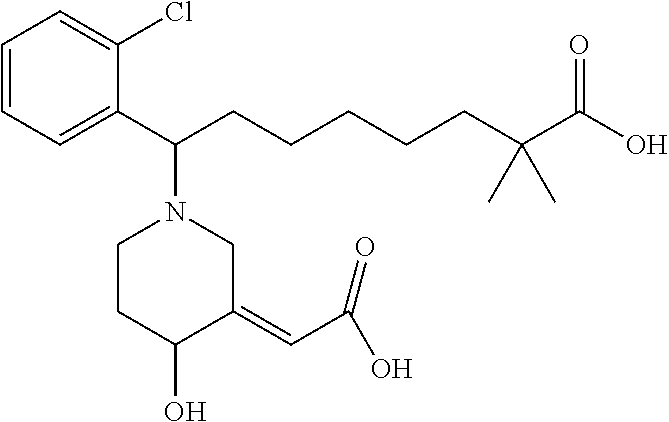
C1=CC=C(C(CCCCCC(C(O)=O)(C)C)N2CCC(O)C(=CC(O)=O)C2)C(Cl)=C1
